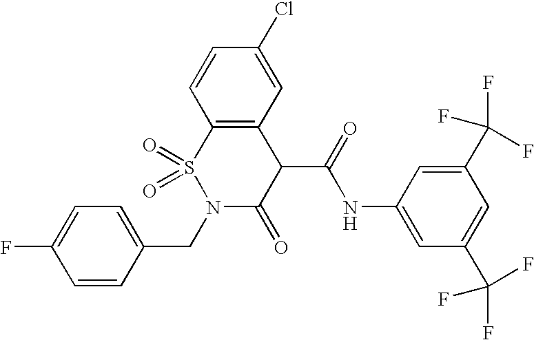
C1=CC2=C(C=C1Cl)C(C(=O)NC1=CC(C(F)(F)F)=CC(C(F)(F)F)=C1)C(=O)N(CC1=CC=C(F)C=C1)S2(=O)=O
